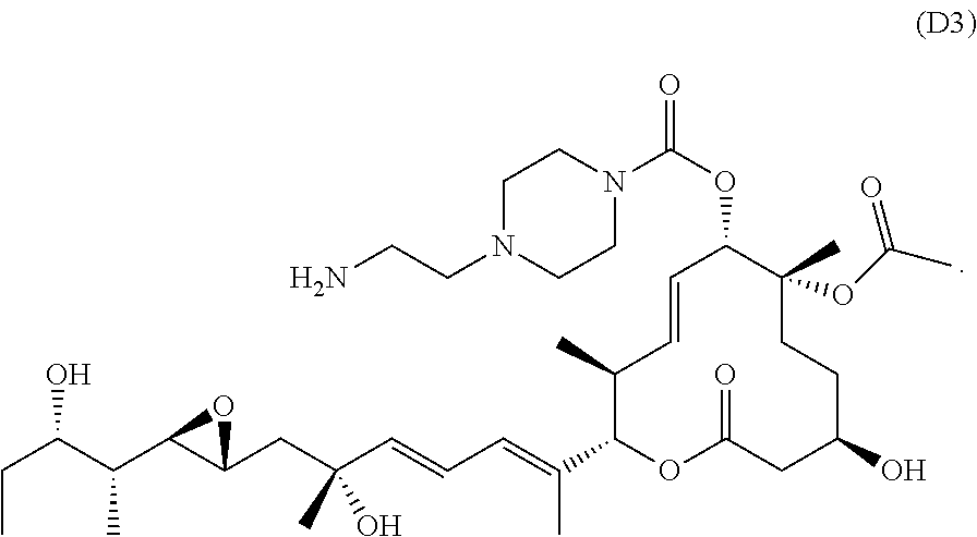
C1(C)C(C(=CC=CC(CC2C(C(C)C(CC)O)O2)(C)O)C)OC(=O)CC(O)CCC(C)(OC(C)=O)C(OC(=O)N2CCN(CCN)CC2)C=C1
